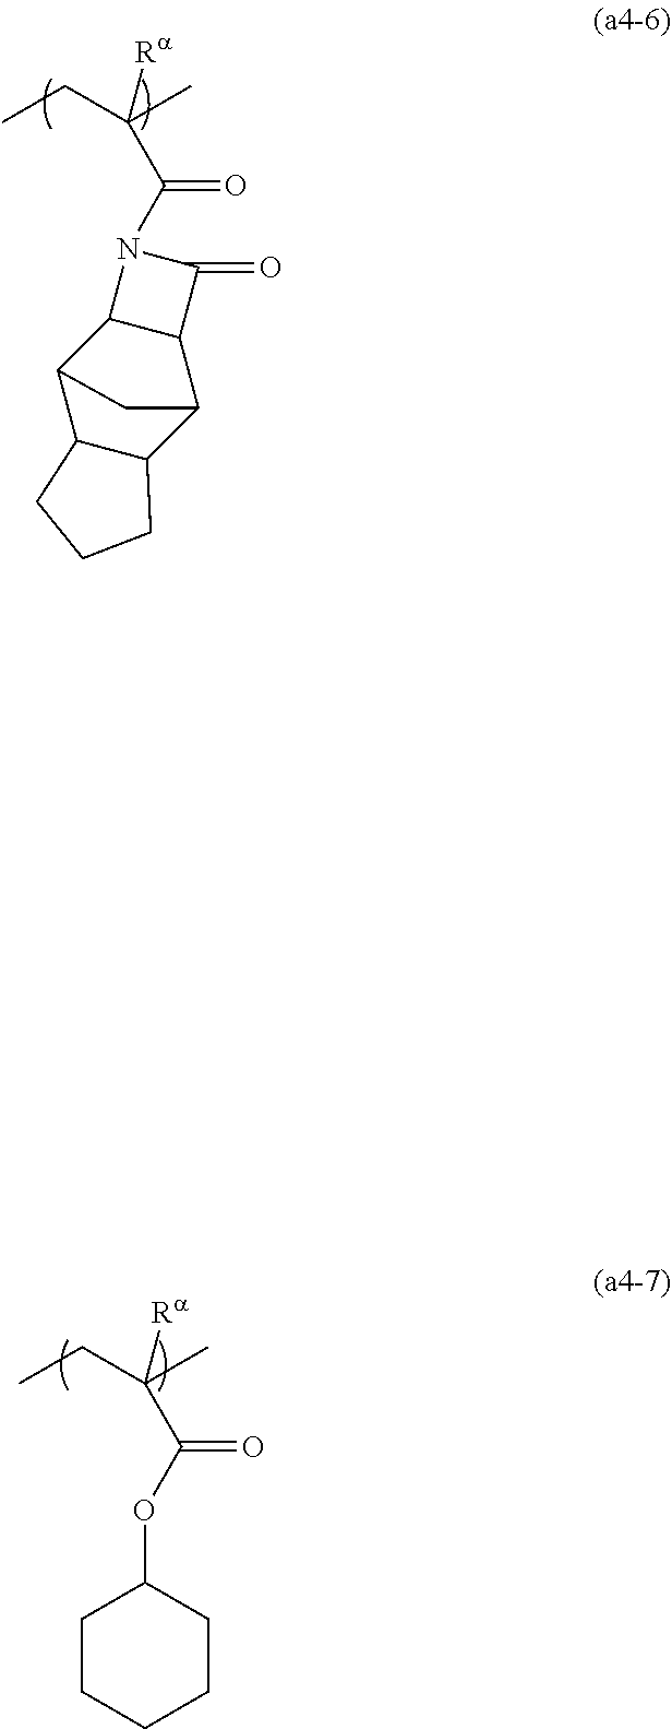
CCC(C)([Ra])C(N1C2C(C1=O)C1C3C(C2C1)CCC3)=O.CCC(C)([Ra])C(OC1CCCCC1)=O
